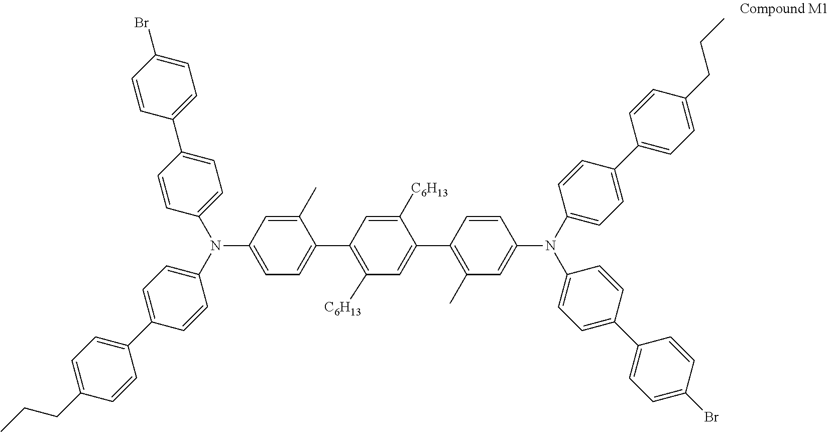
C1(C2=CC=C(N(C3=CC=C(C4=CC=C(Br)C=C4)C=C3)C3=CC=C(C4=CC=C(CCC)C=C4)C=C3)C=C2C)=C([C6H13])C=C(C2=C(C)C=C(N(C3=CC=C(C4=CC=C(Br)C=C4)C=C3)C3=CC=C(C4=CC=C(CCC)C=C4)C=C3)C=C2)C([C6H13])=C1
